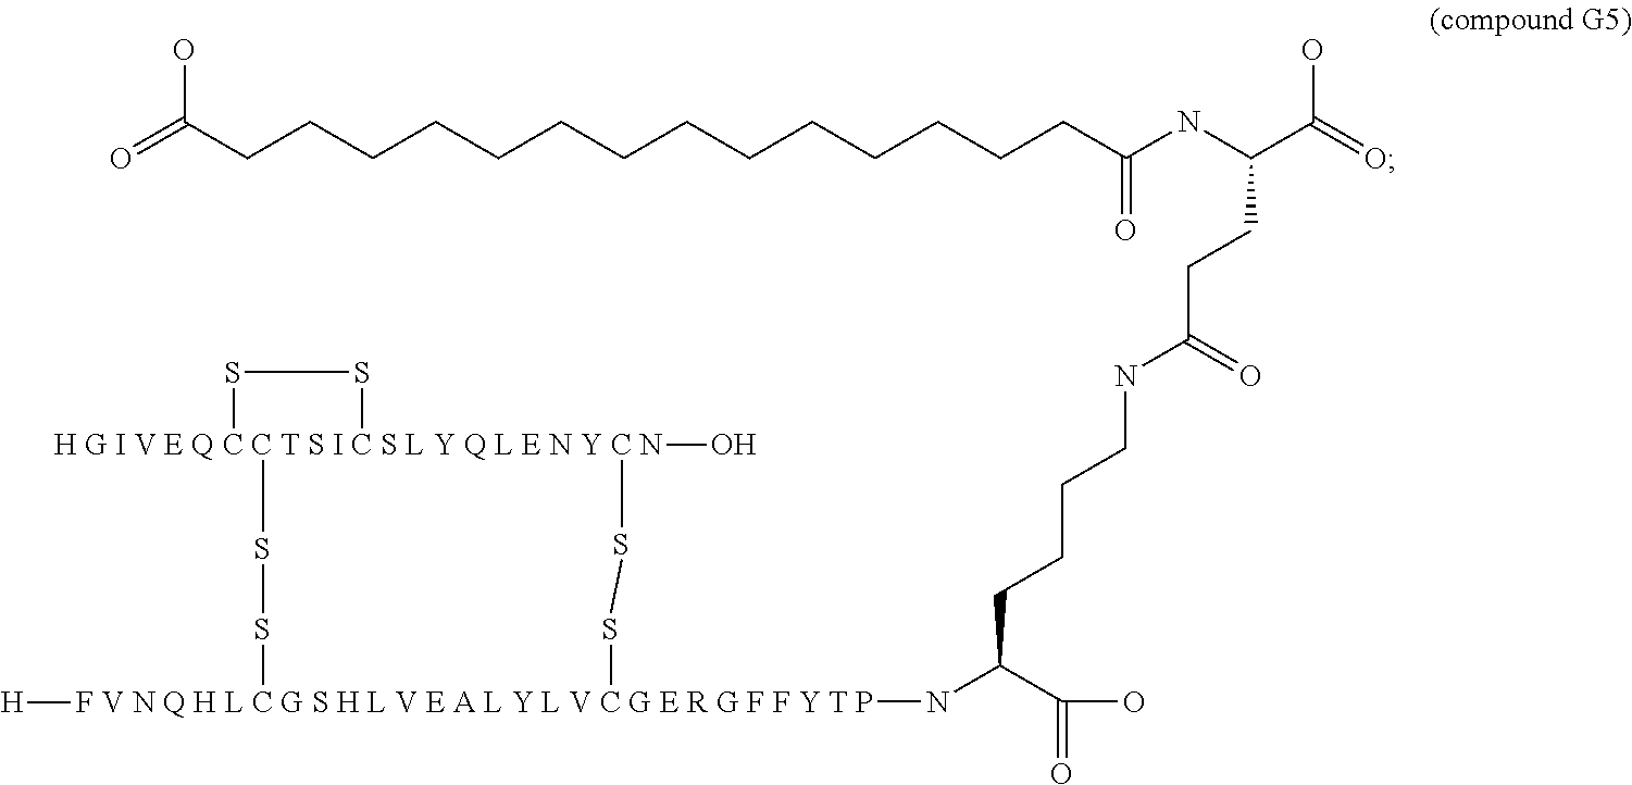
C(O)(C(NC(CCCCCCCCCCCCCCC(=O)O)=O)CCC(=O)NCCCCC(N[F V N Q H L C G S H L V E A L Y L V C G E R G F F Y T P]1([H])SS[H G I V E Q C C T S I C S L Y Q L E N Y C N]2(O)(SS1)SS2)C(=O)O)=O
